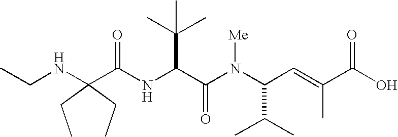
N(C(C(N(C(C(C)C)C=C(C(O)=O)C)[Me])=O)C(C)(C)C)C(=O)C(NCC)(CC)CC
